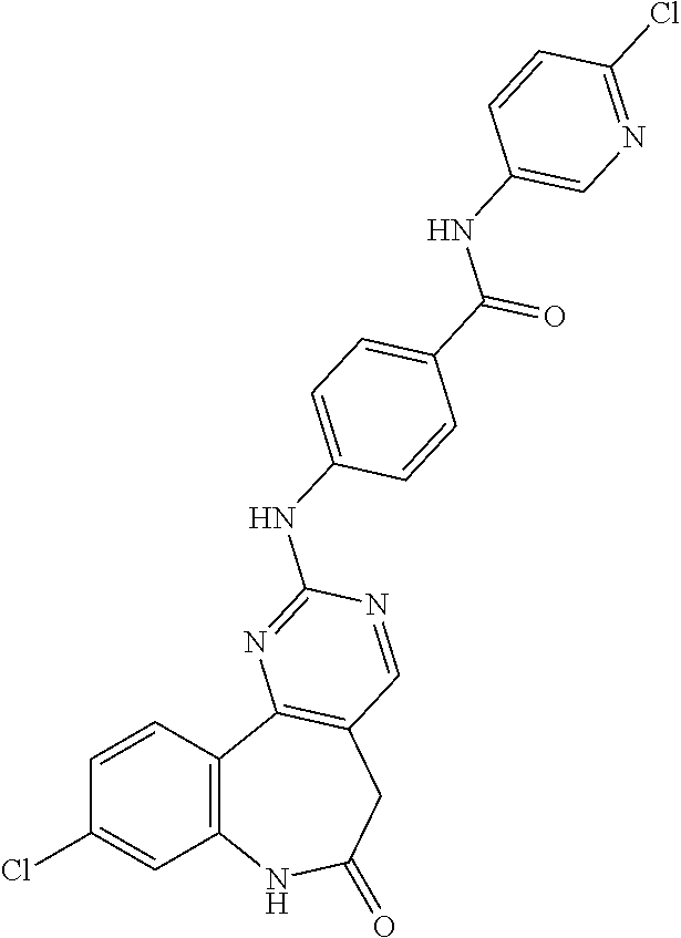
C1=CC2=C(C=C1Cl)NC(=O)CC1=C2N=C(NC2=CC=C(C(=O)NC3=CN=C(Cl)C=C3)C=C2)N=C1
